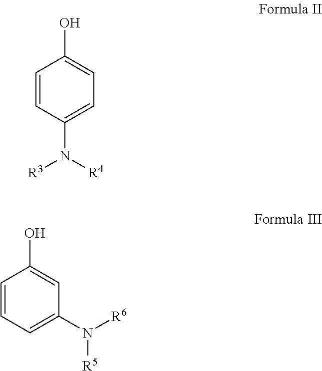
C1=CC(N([R4])[R3])=CC=C1O.C1=CC=C(N([R6])[R5])C=C1O
